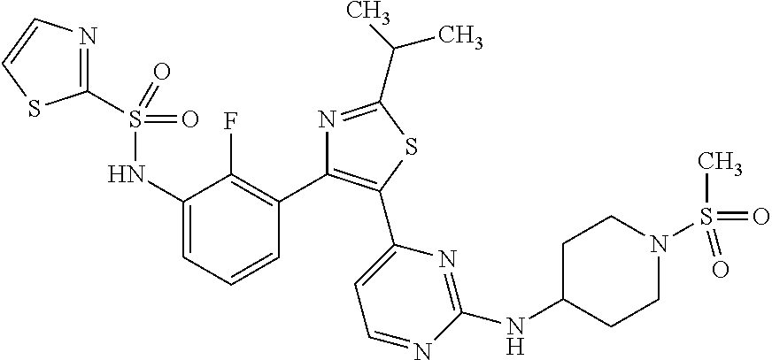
C1(NS(C2=NC=CS2)(=O)=O)=CC=CC(C2=C(C3=CC=NC(NC4CCN(S(C)(=O)=O)CC4)=N3)SC(C(C)C)=N2)=C1F
